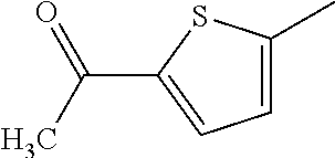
C(C1=CC=C(C)S1)(=O)C
